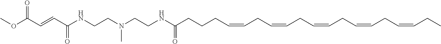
COC(C=CC(NCCN(CCNC(CCCC=CCC=CCC=CCC=CCC=CCC)=O)C)=O)=O
